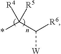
*C(C([W])[R6])([R4])[R5]
